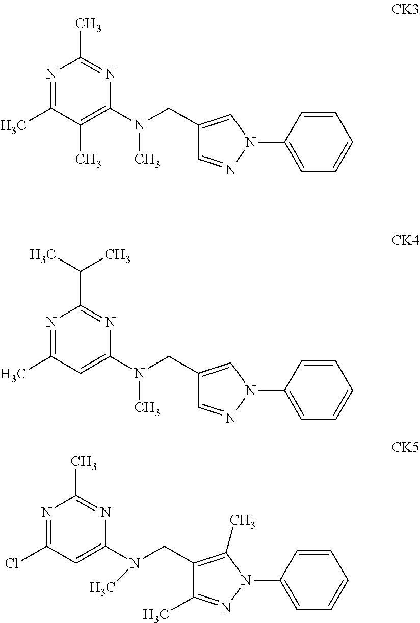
N1=C(C)C=C(N(CC2=CN(C3=CC=CC=C3)N=C2)C)N=C1C(C)C.N1=C(Cl)C=C(N(CC2=C(C)N(C3=CC=CC=C3)N=C2C)C)N=C1C.N1=C(C)C(C)=C(N(CC2=CN(C3=CC=CC=C3)N=C2)C)N=C1C
